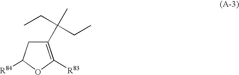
C1(C(C)(CC)CC)=C([R83])OC([R84])C1
